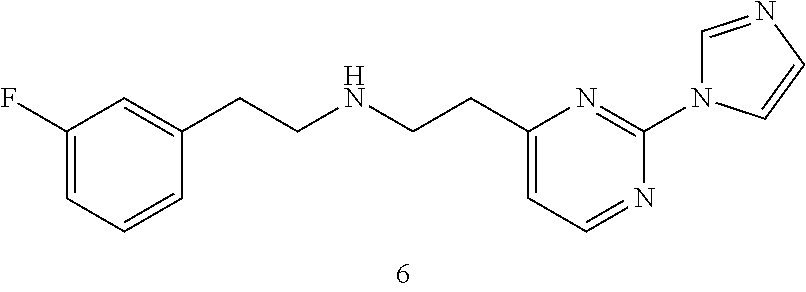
C(C1=CC(F)=CC=C1)CNCCC1=CC=NC(N2C=NC=C2)=N1
